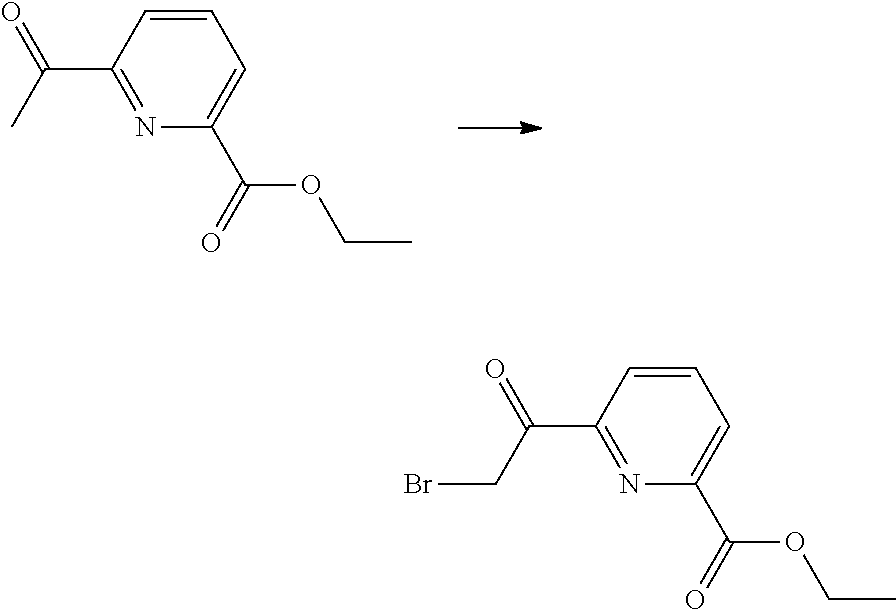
C1=CC(C(C)=O)=NC(C(=O)OCC)=C1.C1=CC(C(CBr)=O)=NC(C(=O)OCC)=C1
